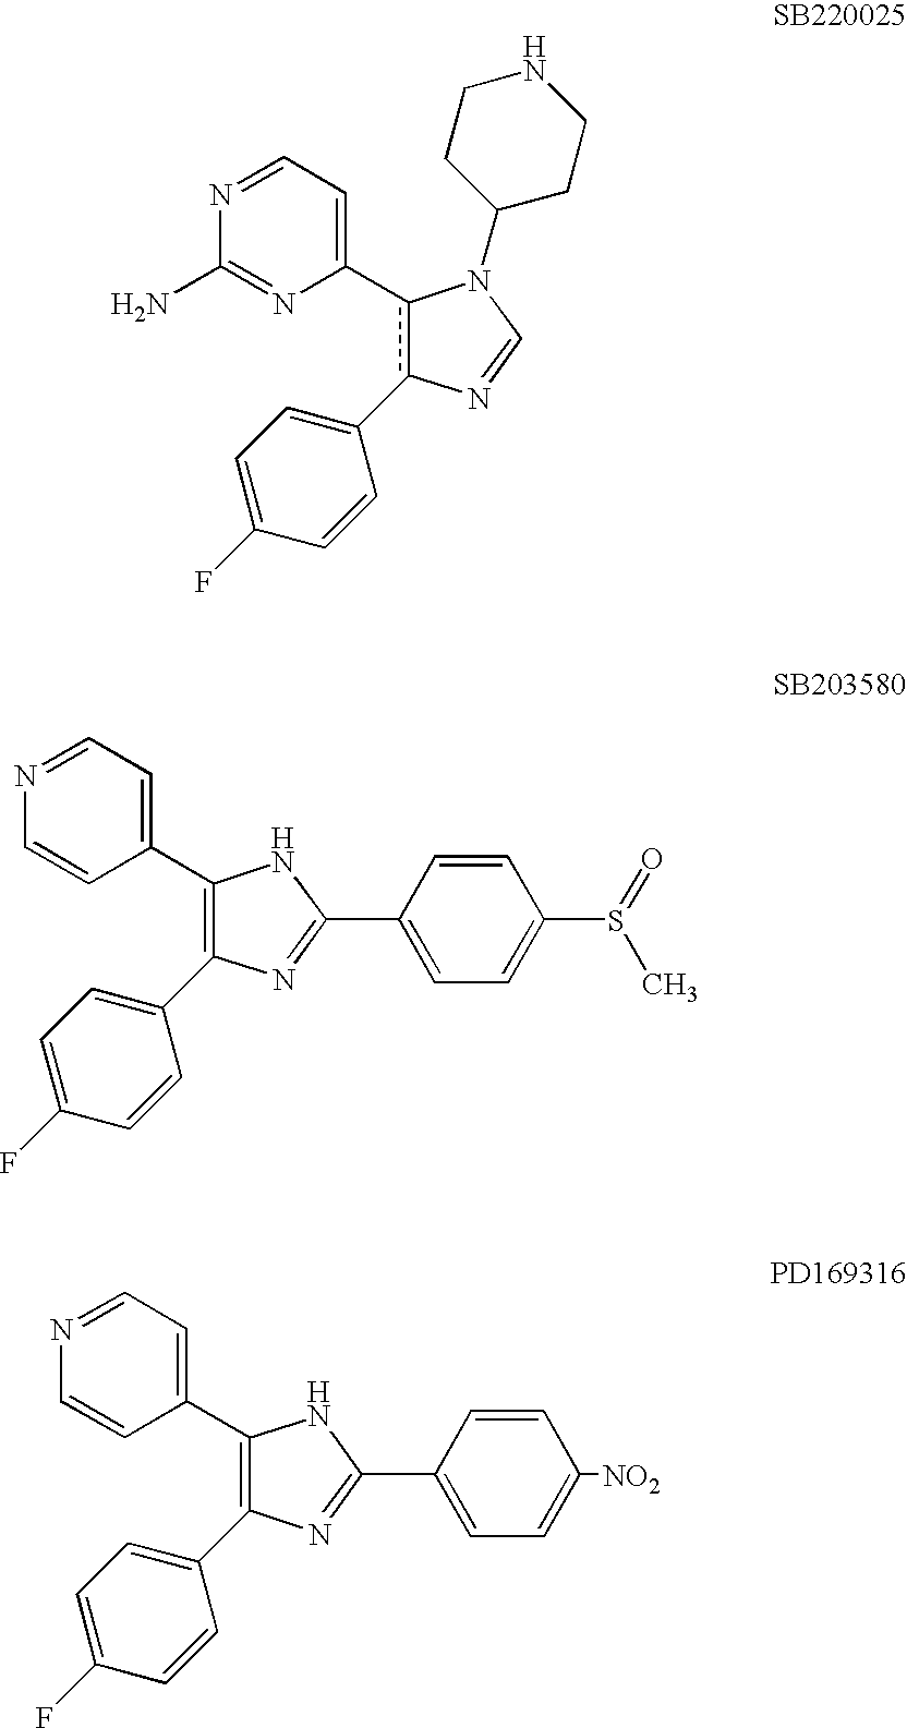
c1(C2=CC=NC(N)=N2)c(C2=CC=C(F)C=C2)N=CN1C1CCNCC1.C1(C2=CC=NC=C2)=C(C2=CC=C(F)C=C2)N=C(C2=CC=C(S(=O)C)C=C2)N1.C1(C2=CC=NC=C2)=C(C2=CC=C(F)C=C2)N=C(C2=CC=C([NO2])C=C2)N1
